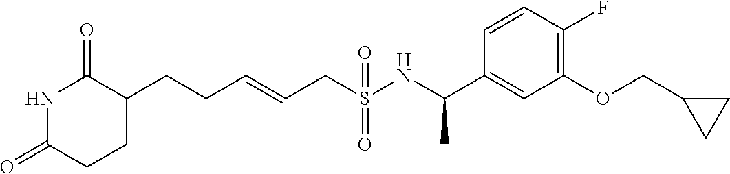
C(CC=CCS(NC(C1=CC(OCC2CC2)=C(F)C=C1)C)(=O)=O)C1CCC(=O)NC1=O
